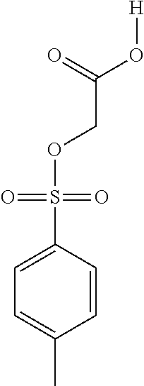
C1=C(S(OCC(O[H])=O)(=O)=O)C=CC(C)=C1
